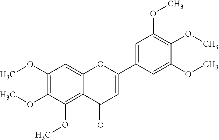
C1=C(C2=CC(OC)=C(OC)C(OC)=C2)OC2=CC(OC)=C(OC)C(OC)=C2C1=O
